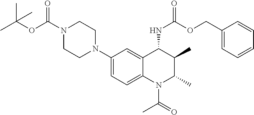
C1(N2CCN(C(OC(C)(C)C)=O)CC2)=CC=C2C(=C1)C(NC(=O)OCC1=CC=CC=C1)C(C)C(C)N2C(C)=O
